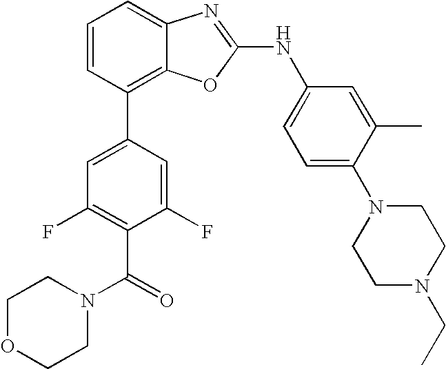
C1=CC(C2=CC(F)=C(C(=O)N3CCOCC3)C(F)=C2)=C2C(=C1)N=C(NC1=CC=C(N3CCN(CC)CC3)C(C)=C1)O2
